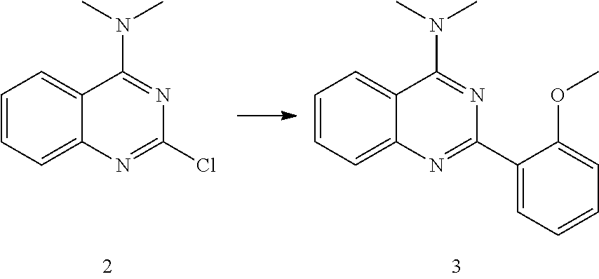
C1=CC=C2C(=C1)C(N(C)C)=NC(C1=CC=CC=C1OC)=N2.C1=CC=C2C(=C1)C(N(C)C)=NC(Cl)=N2
